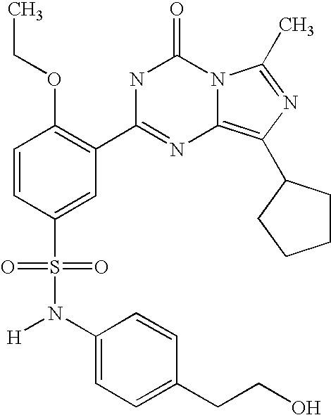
C1=CC(S(N([H])C2=CC=C(CCO)C=C2)(=O)=O)=CC(C2=NC3=C(C4CCCC4)N=C(C)N3C(=O)N2)=C1OCC
